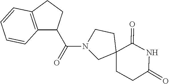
N1(C(C2C3=C(CC2)C=CC=C3)=O)CC2(CCC(=O)NC2=O)CC1
